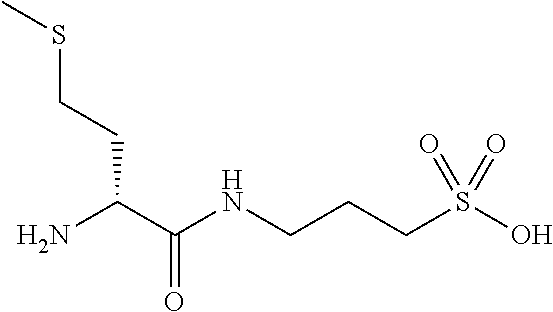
NC(C(NCCCS(O)(=O)=O)=O)CCSC
